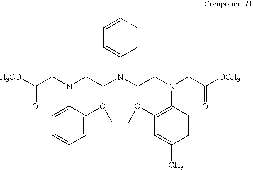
C(N1CCN(C2=CC=CC=C2)CCN(CC([OCH3])=O)C2=C(C=C(C)C=C2)OCCOC2=CC=CC=C12)C([H3CO])=O
